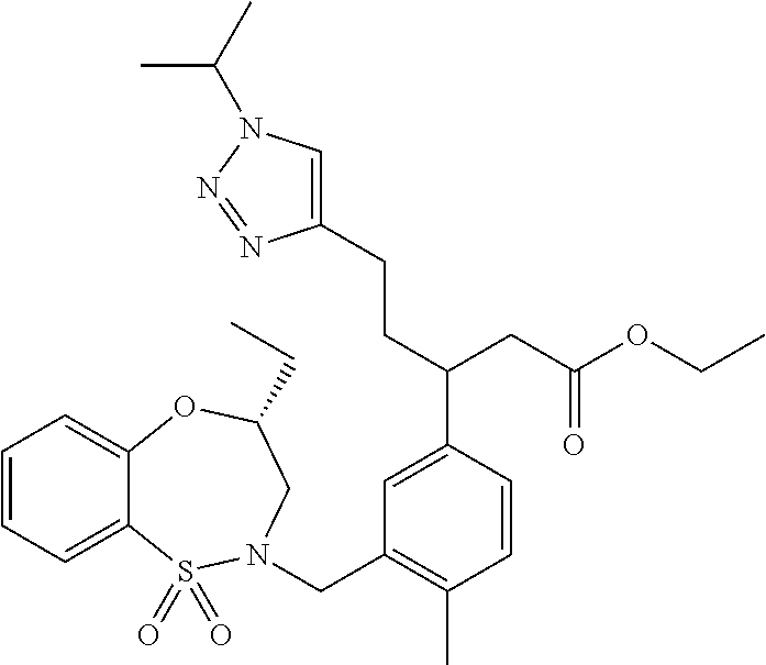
C1=CC=C2C(=C1)OC(CC)CN(CC1=C(C)C=CC(C(CC(OCC)=O)CCC3=CN(C(C)C)N=N3)=C1)S2(=O)=O
